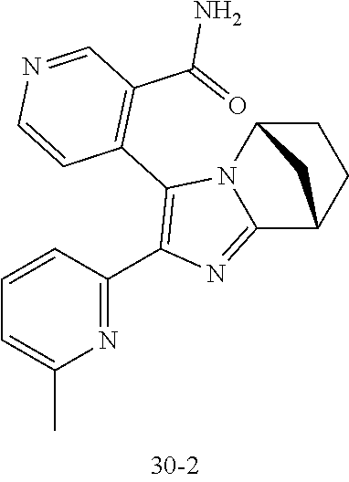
C1=CC(C2=C(C3=C(C(=O)N)C=NC=C3)N3C(=N2)C2CCC3C2)=NC(C)=C1
